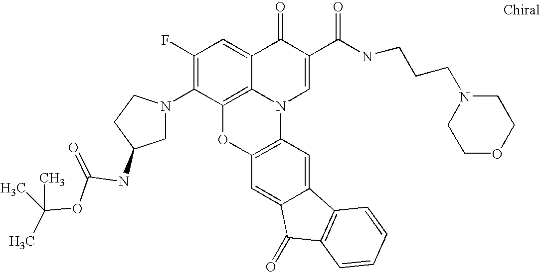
C1(F)=C(N2CC(NC(OC(C)(C)C)=O)CC2)C2=C3C(=C1)C(=O)C(C(NCCCN1CCOCC1)=O)=CN3C1=C(O2)C=C2C(=C1)C1=C(C2=O)C=CC=C1
